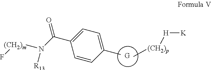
[G].C1=CC(C)=CC=C1C(=O)N([(CH2)m]F)[R13].[K][H][(CH2)p]C
